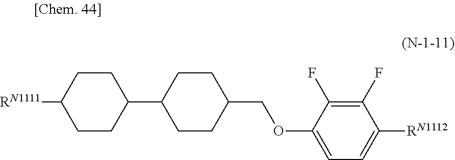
C1=C(OCC2CCC(C3CCC([RN1111])CC3)CC2)C(F)=C(F)C([RN1112])=C1
